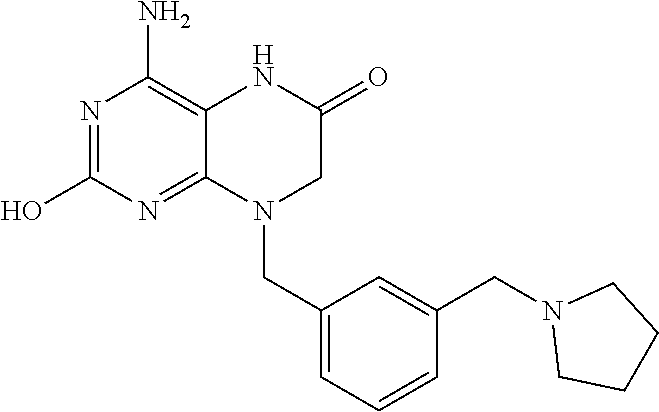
N1=C(O)N=C2C(=C1N)NC(=O)CN2CC1=CC=CC(CN2CCCC2)=C1
